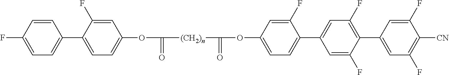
C1(C2=CC=C(OC(=O)[(CH2)n]C(=O)OC3=CC=C(C4=CC(F)=C(C5=CC(F)=C([CN])C(F)=C5)C(F)=C4)C(F)=C3)C=C2F)=CC=C(F)C=C1
